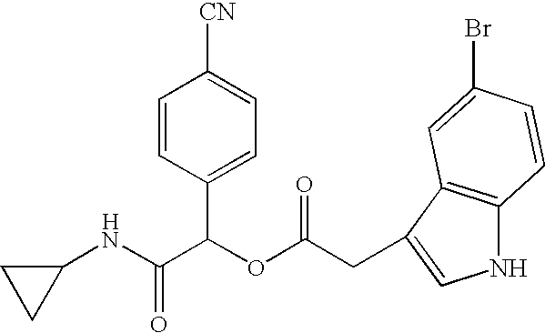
N(C(C(OC(=O)CC1=CNC2=C1C=C(Br)C=C2)C1=CC=C([CN])C=C1)=O)C1CC1
